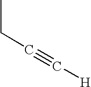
C(#C[H])CC
